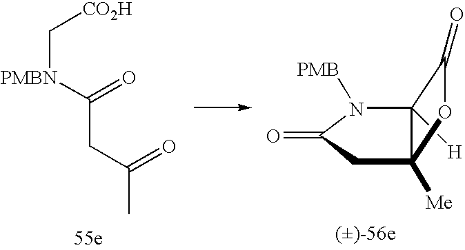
C(C(=O)C)C([PMBN]C[CO2H])=O.N1([PMB])C(=O)CC2([Me])C1([H])C(=O)O2
